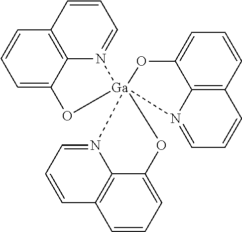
C1=CC=C2C3=C1C=CC=N3[Ga]13(N4=CC=CC5=C4C(=CC=C5)O1)(N1=CC=CC4=C1C(=CC=C4)O3)O2
